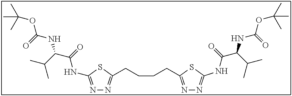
N1=C(NC(C(C(C)C)NC(OC(C)(C)C)=O)=O)SC(CCCCC2=NN=C(NC(C(C(C)C)NC(OC(C)(C)C)=O)=O)S2)=N1
